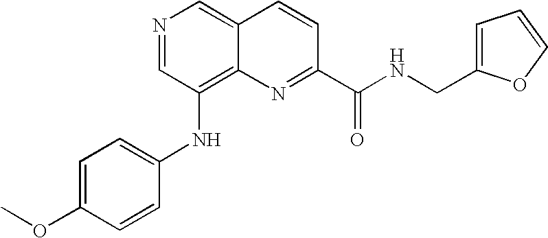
N1=CC(NC2=CC=C(OC)C=C2)=C2C(=C1)C=CC(C(NCC1=CC=CO1)=O)=N2
